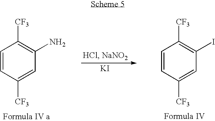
[KI].C1([CF3])=C(N)C=C([CF3])C=C1.C1([CF3])=C(I)C=C([CF3])C=C1
